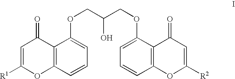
C12=C(C=CC=C1OCC(COC1=CC=CC3=C1C(=O)C=C([R2])O3)O)OC([R1])=CC2=O
